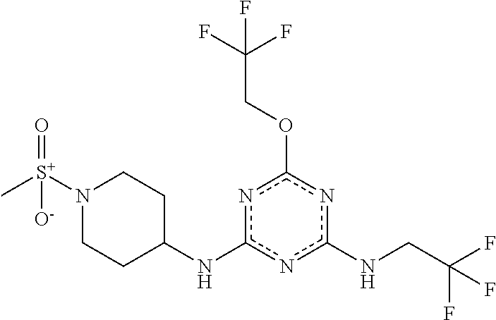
N1([S+](C)(=O)[O-])CCC(Nc2nc(OCC(F)(F)F)nc(NCC(F)(F)F)n2)CC1
